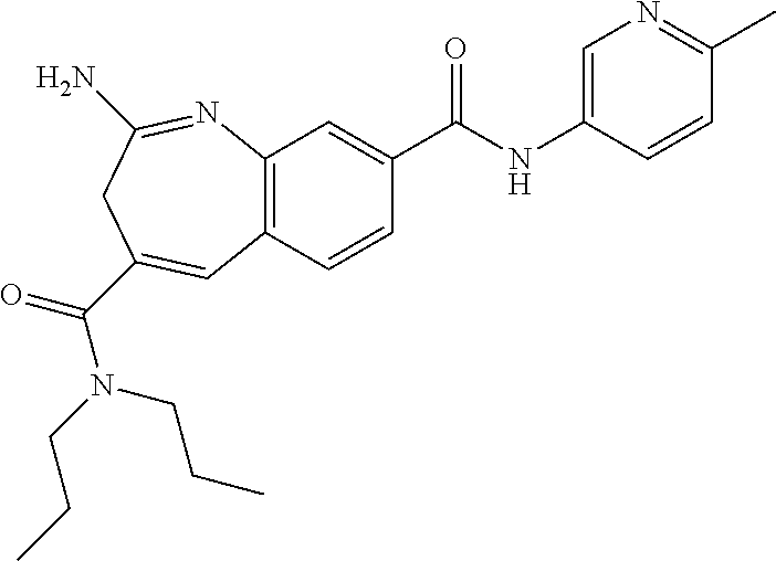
C12=C(C=CC(C(NC3=CN=C(C)C=C3)=O)=C1)C=C(C(=O)N(CCC)CCC)CC(N)=N2
